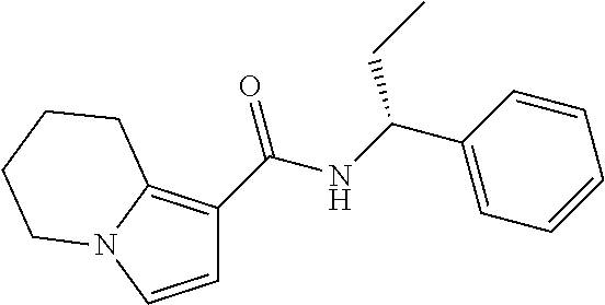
C1=CN2C(=C1C(NC(C1=CC=CC=C1)CC)=O)CCCC2
